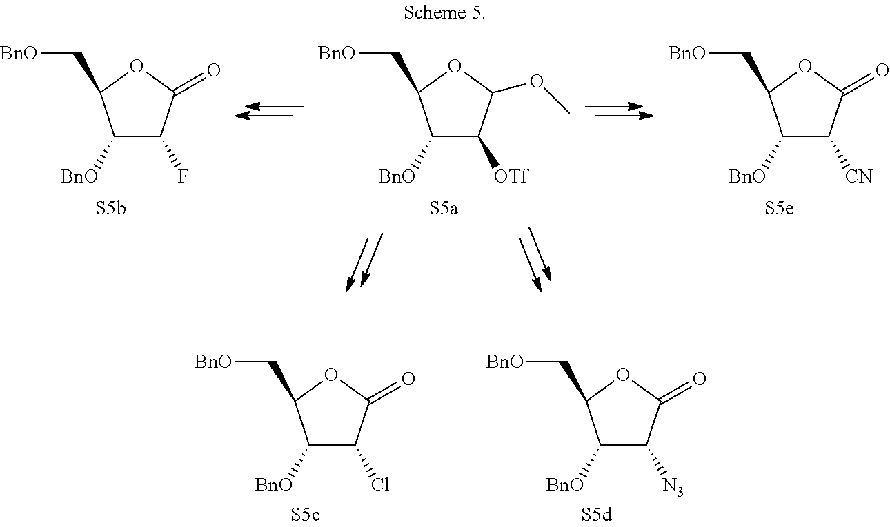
C1([BnO])C(F)C(=O)OC1C[BnO].C1([BnO])C([OTf])C(OC)OC1C[BnO].C1([BnO])C([CN])C(=O)OC1C[BnO].C1([BnO])C([N3])C(=O)OC1C[BnO].C1([BnO])C(Cl)C(=O)OC1C[BnO]
